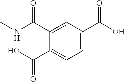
CNC(C1=CC(C(=O)O)=CC=C1C(=O)O)=O
